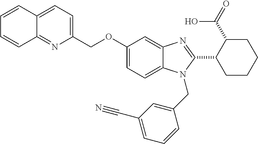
C1=CC2=CC=C(COC3=CC=C4C(=C3)N=C(C3CCCCC3C(=O)O)N4CC3=CC(C#N)=CC=C3)N=C2C=C1
